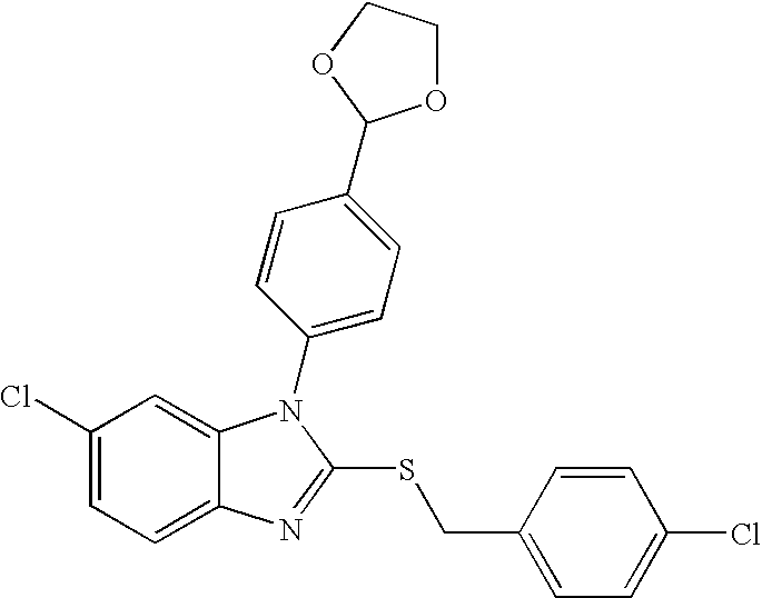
C1(Cl)=CC=C2C(=C1)N(C1=CC=C(C3OCCO3)C=C1)C(SCC1=CC=C(Cl)C=C1)=N2
